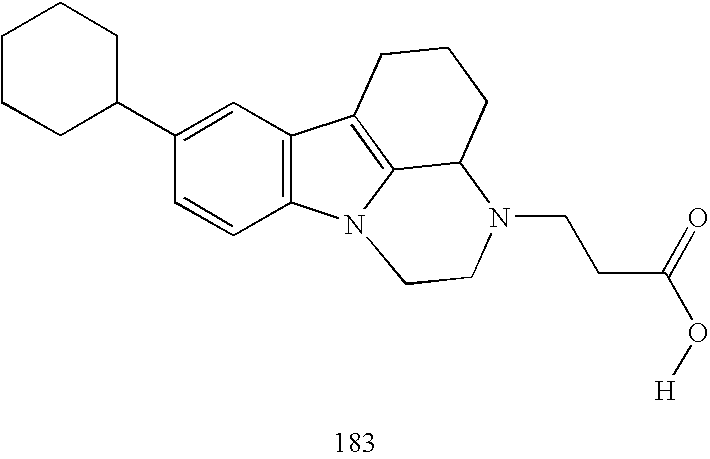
C1=CC2=C(C=C1C1CCCCC1)C1=C3N2CCN(CCC(O[H])=O)C3CCC1
